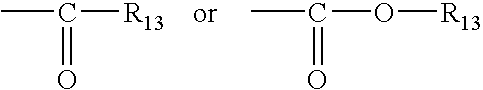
CC([R13])=O.CC(O[R13])=O
